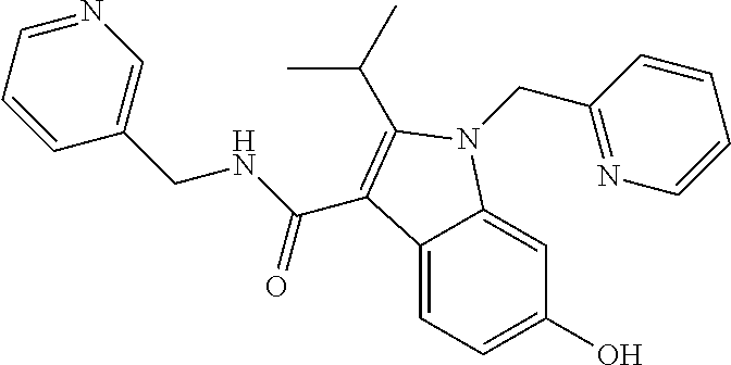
N1=CC=CC(CNC(=O)C2=C(C(C)C)N(CC3=NC=CC=C3)C3=CC(O)=CC=C32)=C1
